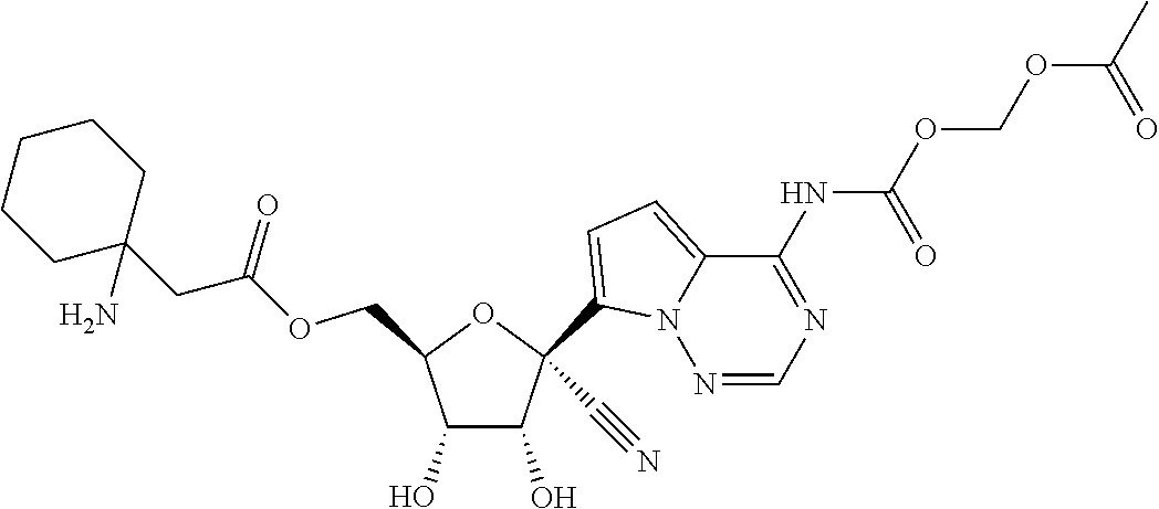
C1(O)C(O)C(COC(CC2(N)CCCCC2)=O)OC1(C1=CC=C2N1N=CN=C2NC(=O)OCOC(=O)C)C#N
